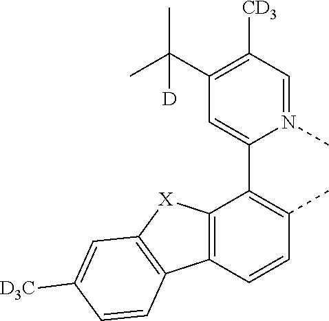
C12=C(C=CC(C)=C1C1=CC(C(C)(C)[D])=C([CD3])C=N1C)C1=C([X]2)C=C([D3C])C=C1
